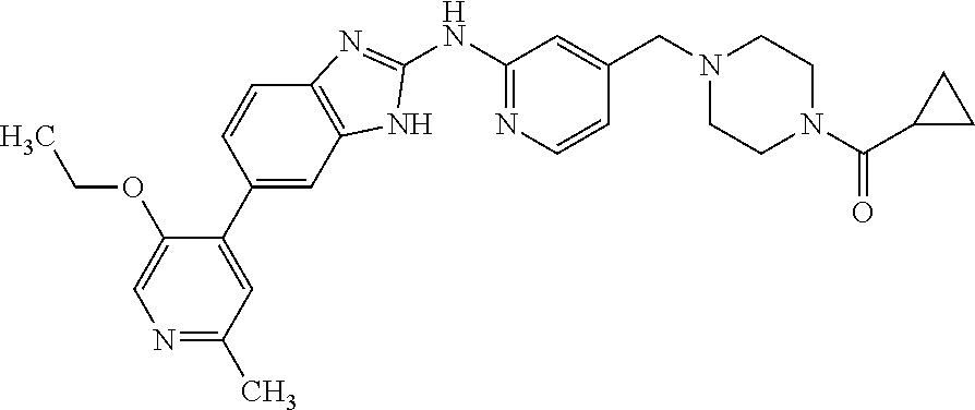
N1=C(C)C=C(C2=CC3=C(C=C2)N=C(NC2=NC=CC(CN4CCN(C(=O)C5CC5)CC4)=C2)N3)C(OCC)=C1
